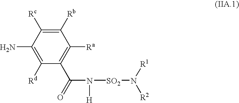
C1([Rd])=C(N)C([Rc])=C([Rb])C([Ra])=C1C(=O)N([H])[SO2]N([R1])[R2]
